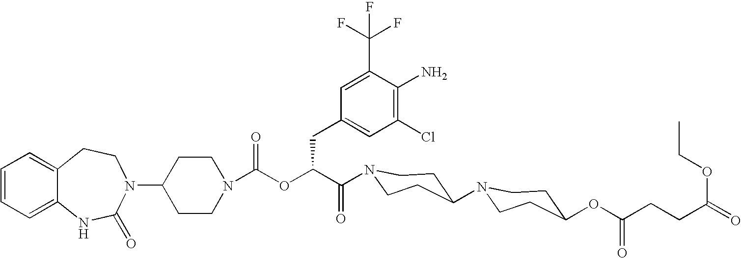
C12=CC=CC=C1NC(=O)N(C1CCN(C(OC(C(=O)N3CCC(N4CCC(OC(=O)CCC(=O)OCC)CC4)CC3)CC3=CC(Cl)=C(N)C(C(F)(F)F)=C3)=O)CC1)CC2
